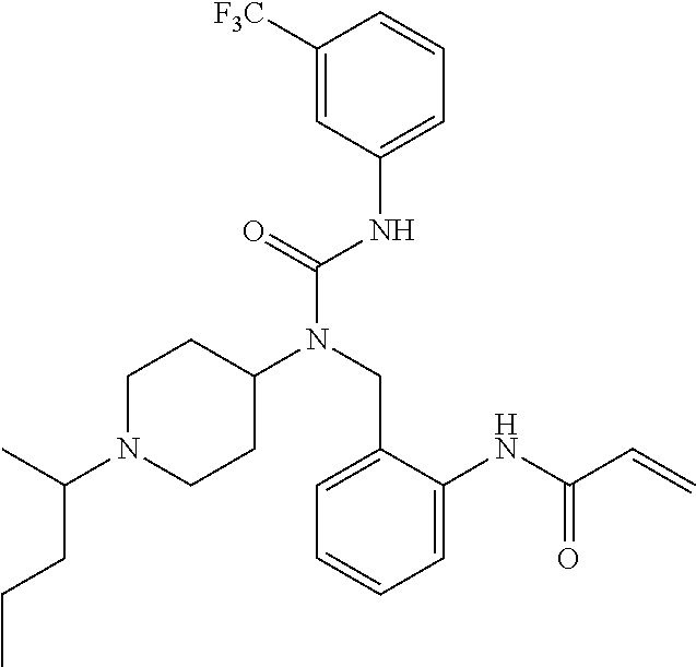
C1([F3C])=CC(NC(N(CC2=CC=CC=C2NC(C=C)=O)C2CCN(C(C)CCC)CC2)=O)=CC=C1
